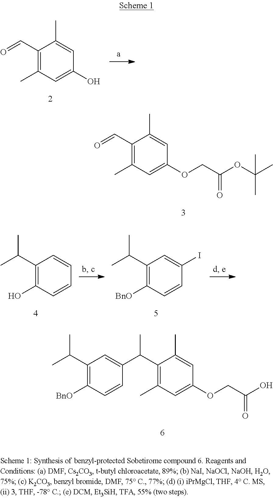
C1(C(C)C)=C([BnO])C=CC(C(C2=C(C)C=C(OCC(O)=O)C=C2C)C)=C1.C1(C=O)=C(C)C=C(O)C=C1C.C1(C(C)C)=C([BnO])C=CC(I)=C1.C1(C(C)C)=C(O)C=CC=C1.C1(C=O)=C(C)C=C(OCC(OC(C)(C)C)=O)C=C1C
